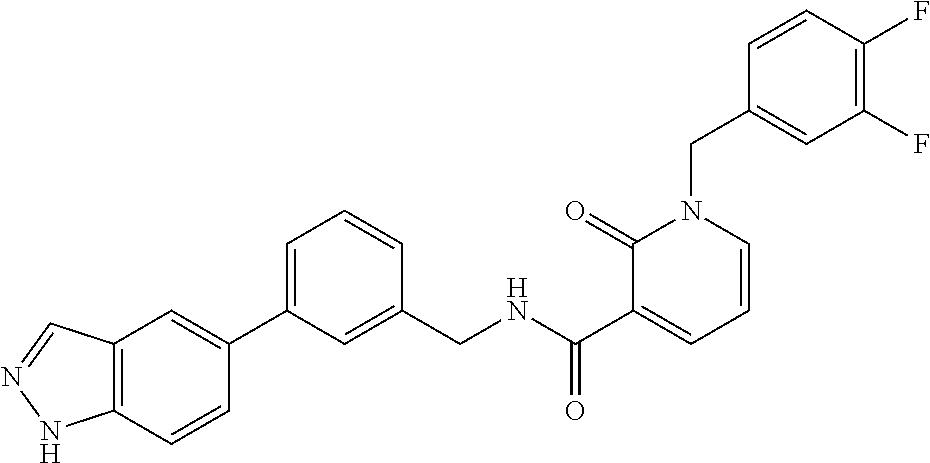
C12=C(C=CC(C3=CC=CC(CNC(C4=CC=CN(CC5=CC(F)=C(F)C=C5)C4=O)=O)=C3)=C1)NN=C2
